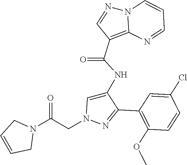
C1(C2=NN(CC(N3CC=CC3)=O)C=C2NC(C2=C3N(N=C2)C=CC=N3)=O)=C(OC)C=CC(Cl)=C1
